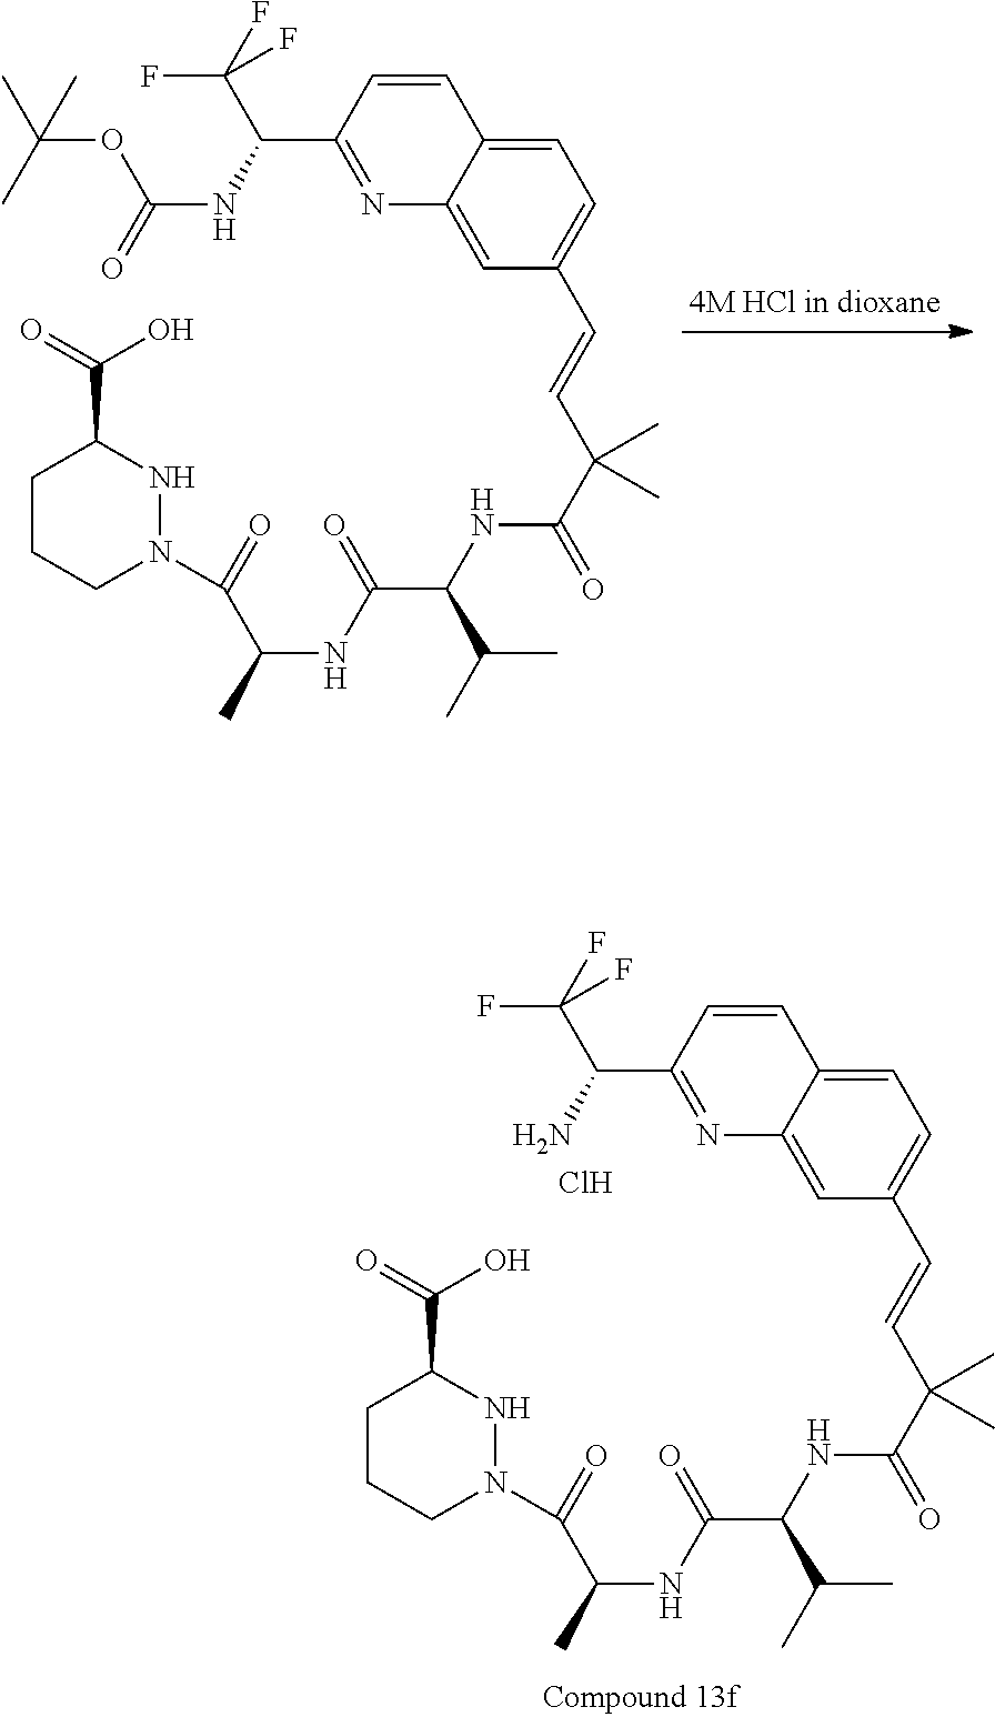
C1CCN(C(=O)C(C)NC(=O)C(C(C)C)NC(C(C=CC2=CC=C3C(=C2)N=C(C(NC(=O)OC(C)(C)C)C(F)(F)F)C=C3)(C)C)=O)NC1C(=O)O.C1CCN(C(=O)C(C)NC(=O)C(C(C)C)NC(C(C=CC2=CC=C3C(=C2)N=C(C(N)C(F)(F)F)C=C3)(C)C)=O)NC1C(=O)O.Cl
